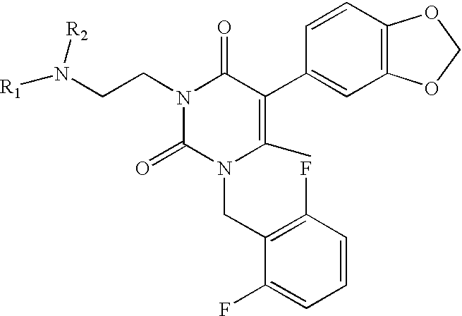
N1(CCN([R1])[R2])C(=O)N(CC2=C(F)C=CC=C2F)C(C)=C(C2=CC3=C(C=C2)OCO3)C1=O
